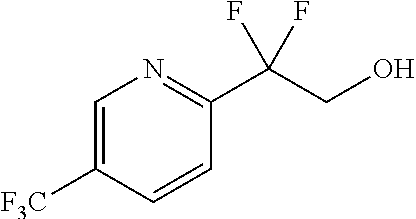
OCC(C1=NC=C([F3C])C=C1)(F)F
